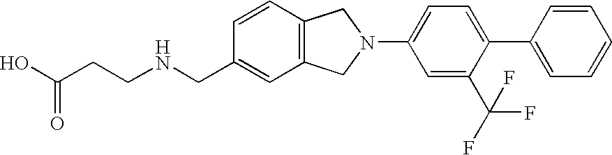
OC(CCNCC1=CC2=C(C=C1)CN(C1=CC=C(C3=CC=CC=C3)C(C(F)(F)F)=C1)C2)=O
